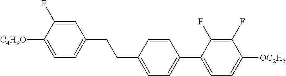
C1=C(F)C([C4H9O])=CC=C1CCC1=CC=C(C2=CC=C([OC2H5])C(F)=C2F)C=C1
